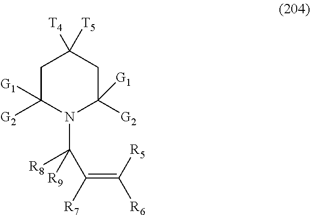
C1C([G2])([G1])N(C([R8])(C(=C([R5])[R6])[R7])[R9])C([G2])([G1])CC1([T4])[T5]
